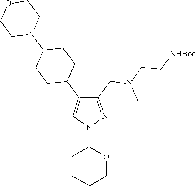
C1(N2N=C(CN(CC[NHBoc])C)C(C3CCC(N4CCOCC4)CC3)=C2)CCCCO1
